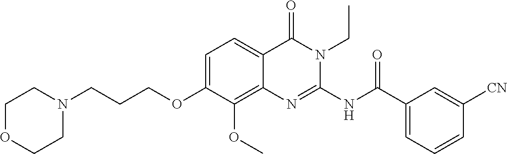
C1=C(OCCCN2CCOCC2)C(OC)=C2C(=C1)C(=O)N(CC)C(NC(C1=CC=CC([CN])=C1)=O)=N2
